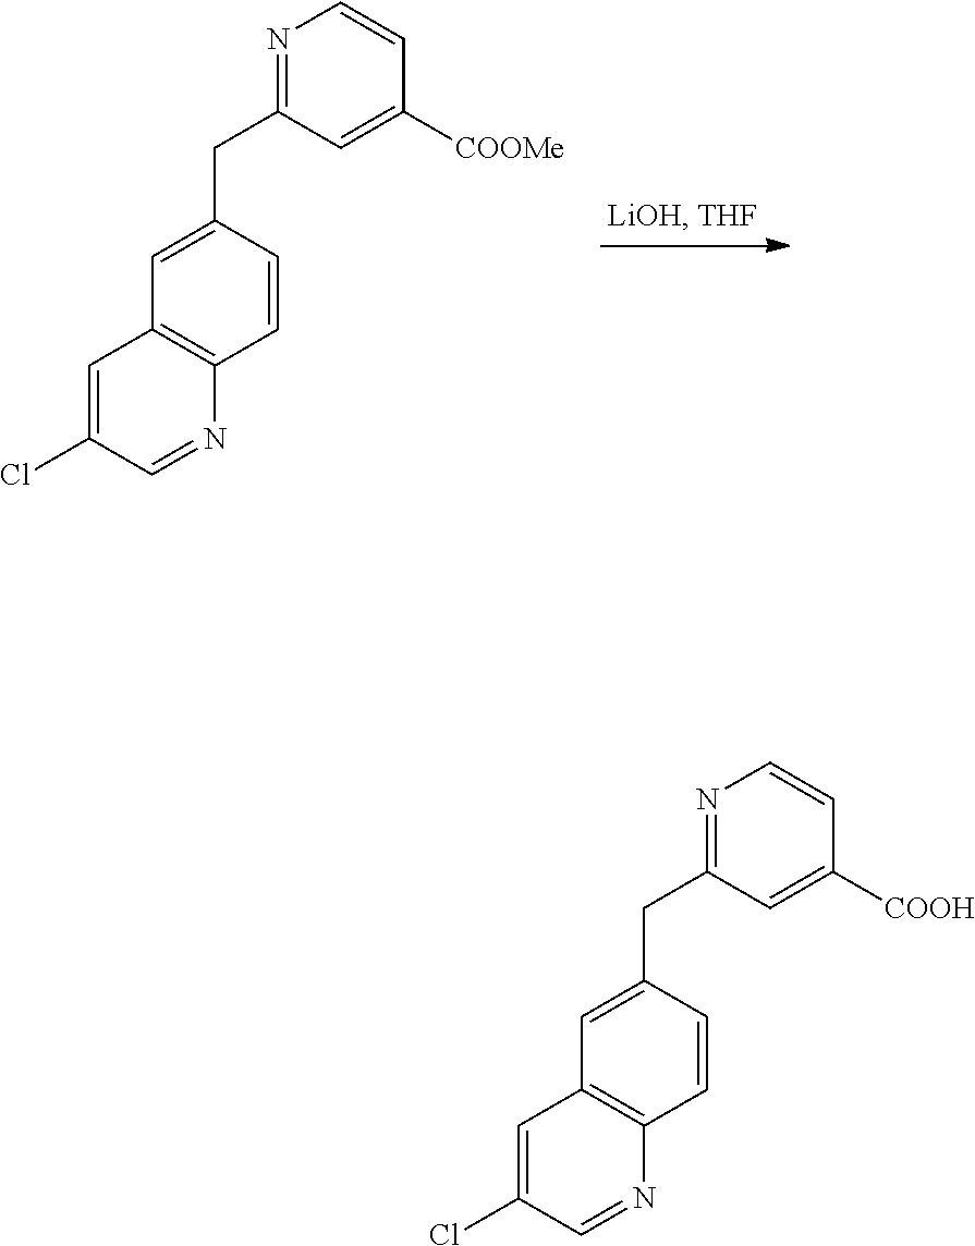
N1=C(CC2=CC3=C(C=C2)N=CC(Cl)=C3)C=C([COOMe])C=C1.N1=C(CC2=CC3=C(C=C2)N=CC(Cl)=C3)C=C([COOH])C=C1
